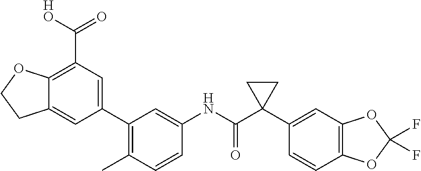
C1(C)=C(C2=CC(C([HO])=O)=C3C(=C2)CCO3)C=C(NC(C2(C3=CC4=C(C=C3)OC(F)(F)O4)CC2)=O)C=C1
